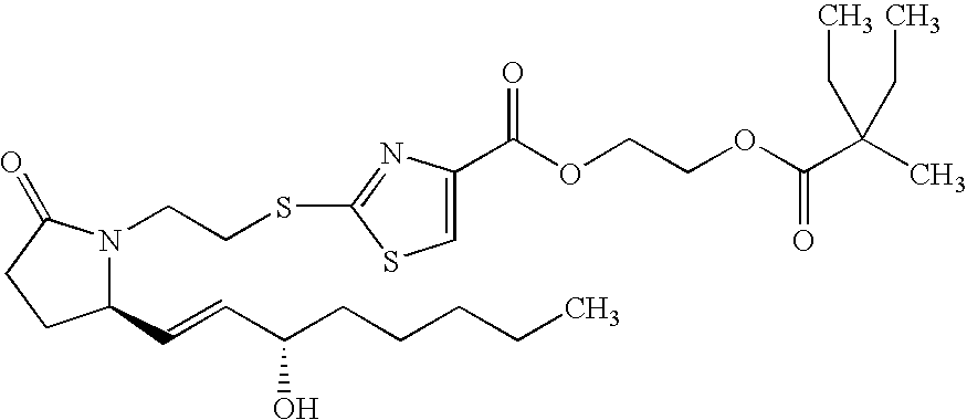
C1(C=CC(CCCCC)O)N(CCSC2=NC(C(OCCOC(C(C)(CC)CC)=O)=O)=CS2)C(=O)CC1
